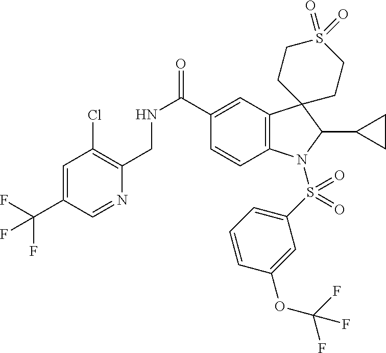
C1=C(C(F)(F)F)C=NC(CNC(=O)C2=CC3=C(C=C2)N(S(C2=CC=CC(OC(F)(F)F)=C2)(=O)=O)C(C2CC2)C32CCS(=O)(=O)CC2)=C1Cl
